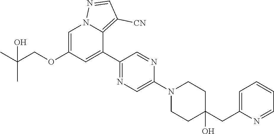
C1=C(OCC(C)(C)O)C=C(C2=NC=C(N3CCC(CC4=CC=CC=N4)(O)CC3)N=C2)C2=C([CN])C=NN12
